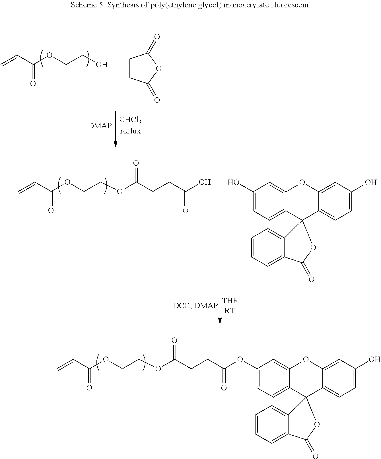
C=CC(OCCO)=O.C1CC(=O)OC1=O.OC1=CC=C2C(=C1)OC1=CC(O)=CC=C1C21C2=CC=CC=C2C(=O)O1.C=CC(OCCOC(CCC(O)=O)=O)=O.C=CC(OCCOC(CCC(OC1=CC=C2C(=C1)OC1=CC(O)=CC=C1C21C2=CC=CC=C2C(=O)O1)=O)=O)=O
